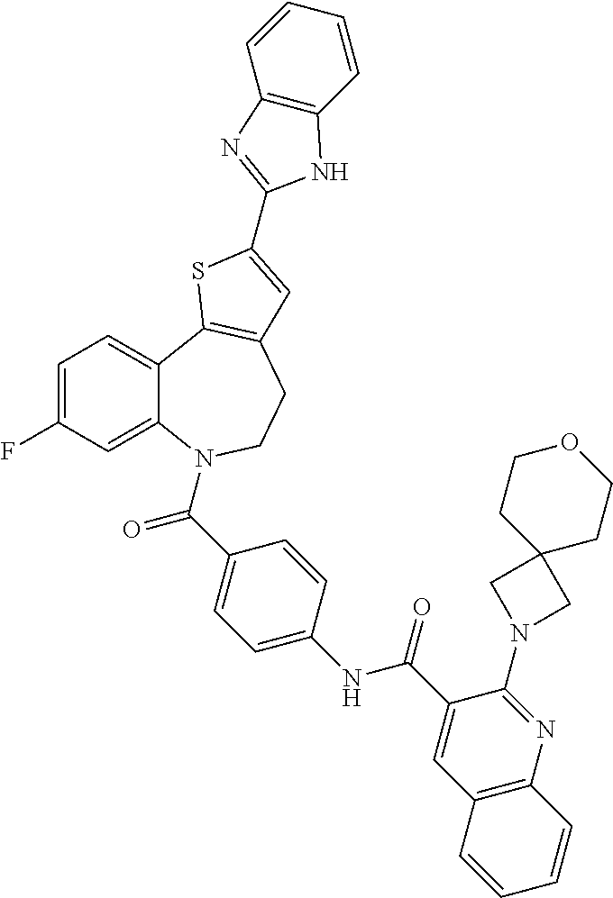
C1=C(F)C=C2C(=C1)C1=C(CCN2C(C2=CC=C(NC(C3=CC4=C(N=C3N3CC5(C3)CCOCC5)C=CC=C4)=O)C=C2)=O)C=C(C2=NC3=C(N2)C=CC=C3)S1
